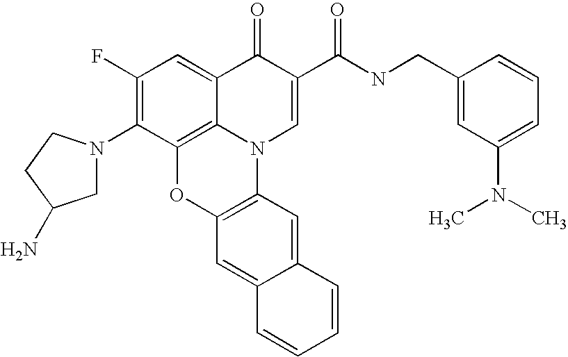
C1(F)=C(N2CC(N)CC2)C2=C3C(=C1)C(=O)C(C(NCC1=CC(N(C)C)=CC=C1)=O)=CN3C1=C(O2)C=C2C(=C1)C=CC=C2
